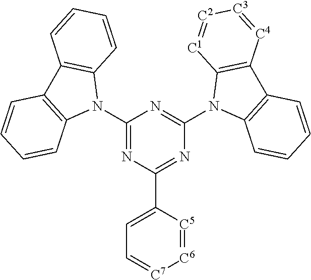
C1(N2C3=C(C4=C2C=CC=C4)C=CC=C3)=NC(C2=CC=[C7][C6]=[C5]2)=NC(N2C3=C(C4=C2[C1]=[C2][C3]=[C4]4)C=CC=C3)=N1
